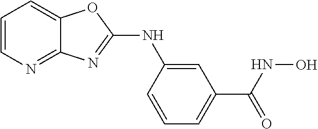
C1=CN=C2C(=C1)OC(NC1=CC(C(=O)NO)=CC=C1)=N2
